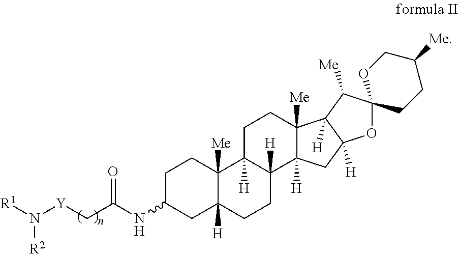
C1C(NC(C[Y]N([R2])[R1])=O)CC2([H])C([Me])(C1)C1([H])C([H])(CC2)C2([H])C([Me])(CC1)C1([H])C([H])(C2)OC2(C1[Me])CCC([Me])CO2
